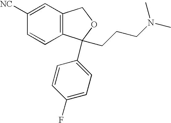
C1=CC2=C(C=C1[NC])COC2(C1=CC=C(F)C=C1)CCCN(C)C
